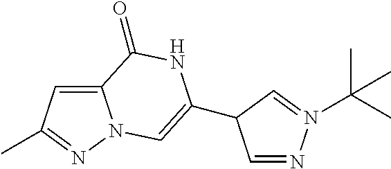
C12=CC(C)=NN1C=C(C1C=NN(C(C)(C)C)=C1)NC2=O
